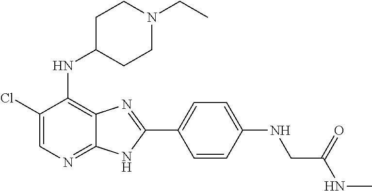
C1(Cl)=CN=C2C(=C1NC1CCN(CC)CC1)N=C(C1=CC=C(NCC(NC)=O)C=C1)N2
